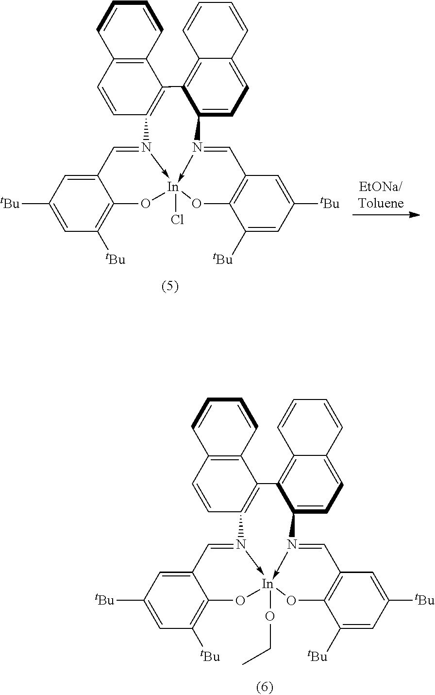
C12=CC([tBu])=CC([tBu])=C1O[In]13(Cl)-N(=C2)C2=C(C4=C(C=C2)C=CC=C4)C2=C4C(=CC=C2N->1=CC1=C(O3)C([tBu])=CC([tBu])=C1)C=CC=C4.C12=CC([tBu])=CC([tBu])=C1O[In]13(OCC)-N(=C2)C2=C(C4=C(C=C2)C=CC=C4)C2=C4C(=CC=C2N->1=CC1=C(O3)C([tBu])=CC([tBu])=C1)C=CC=C4
